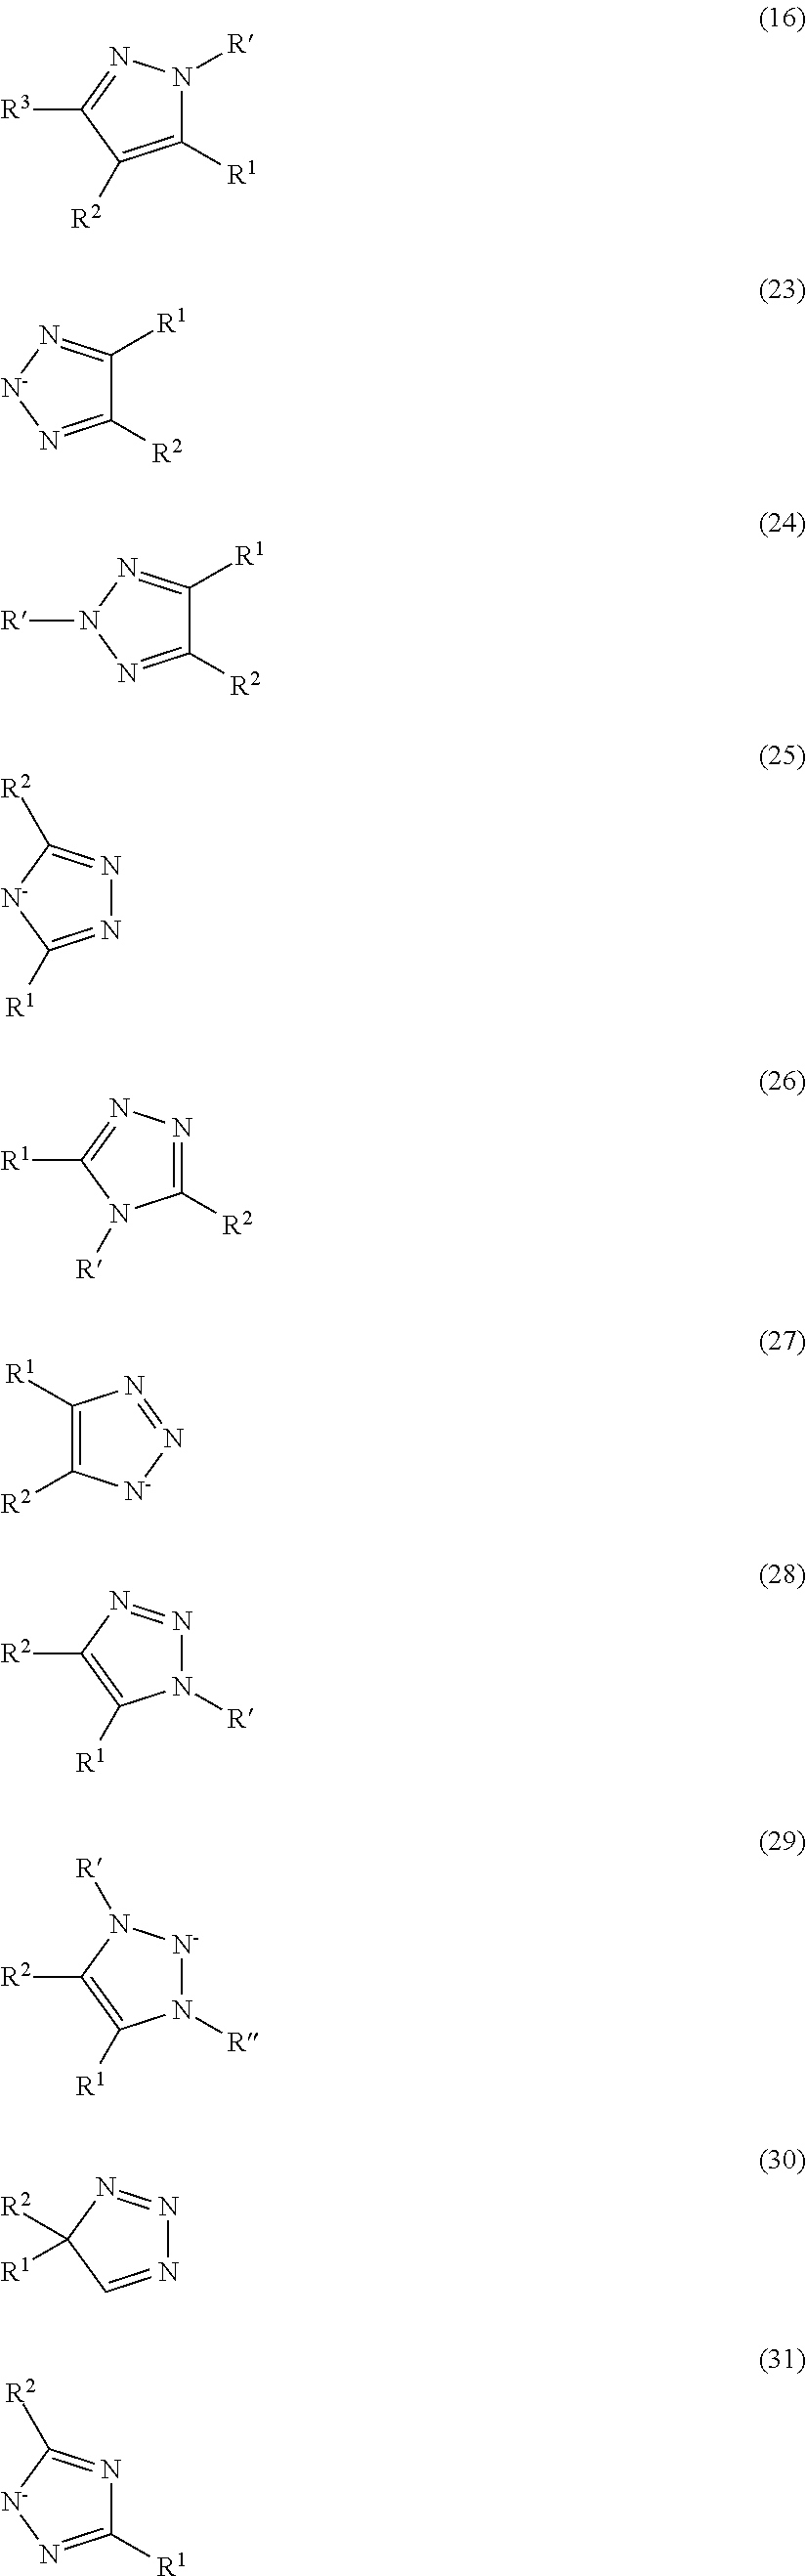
C1([R1])=C([R2])C([R3])=NN1[R].C1([R2])=N[N-]N=C1[R1].C1([R2])=NN([R])N=C1[R1].N1=C([R1])[N-]C([R2])=N1.C1([R2])=NN=C([R1])N1[R].C1([R1])=C([R2])[N-]N=N1.N1([R])N=NC([R2])=C1[R1].N1([R])[N-]N([R])C([R2])=C1[R1].N1=CC([R2])([R1])N=N1.C1([R1])=N[N-]C([R2])=N1
